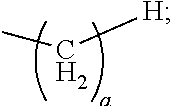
CC[H]
